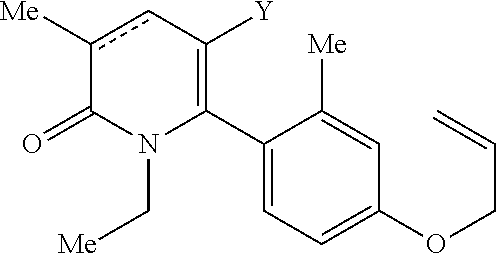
C1(C2=C([Y])cc([Me])C(=O)N2C[Me])=CC=C(OCC=C)C=C1[Me]
